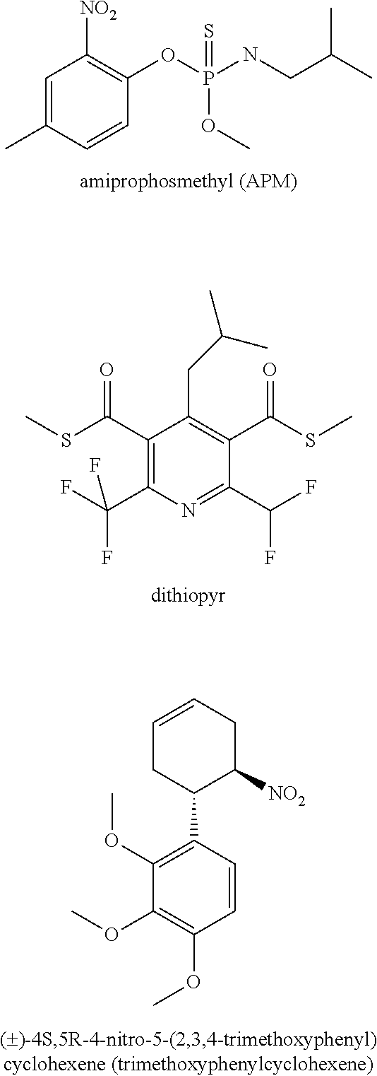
C1=C(C)C=CC(OP(NCC(C)C)(OC)=S)=C1[NO2].C1(C(SC)=O)=C(C(F)(F)F)N=C(C(F)F)C(C(SC)=O)=C1CC(C)C.C1=CCC([NO2])C(C2=C(OC)C(OC)=C(OC)C=C2)C1
